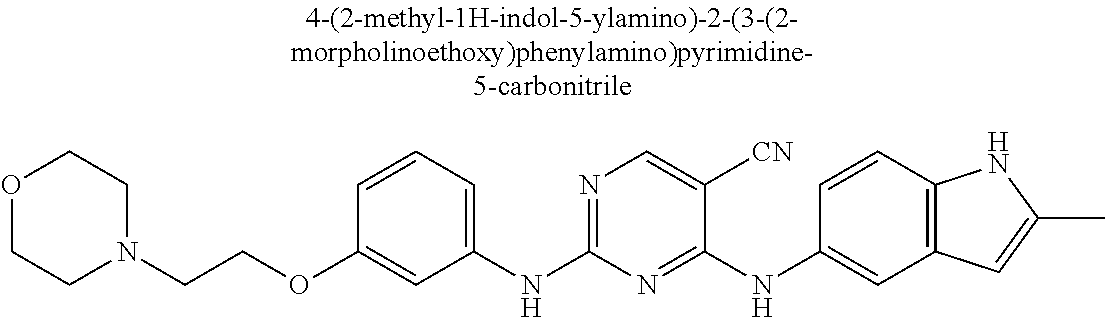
N1(CCOC2=CC(NC3=NC=C([CN])C(NC4=CC5=C(C=C4)NC(C)=C5)=N3)=CC=C2)CCOCC1
